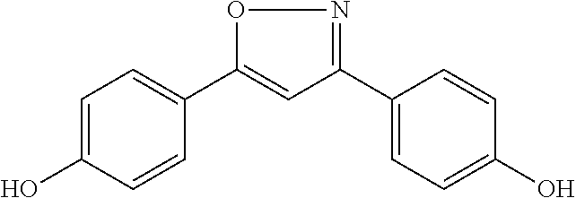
C1=C(O)C=CC(C2=CC(C3=CC=C(O)C=C3)=NO2)=C1
